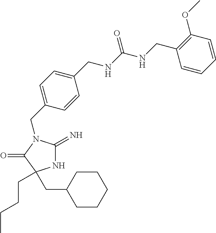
N1C(=N)N(CC2=CC=C(CNC(NCC3=C(OC)C=CC=C3)=O)C=C2)C(=O)C1(CCCC)CC1CCCCC1
